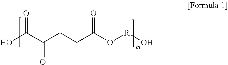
OC(C(CCC(O[R]O)=O)=O)=O
